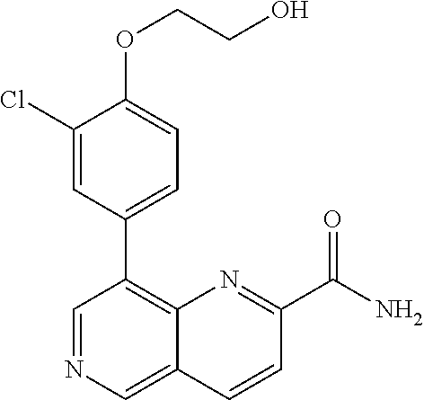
C1(OCCO)=CC=C(C2=C3C(=CN=C2)C=CC(C(N)=O)=N3)C=C1Cl
